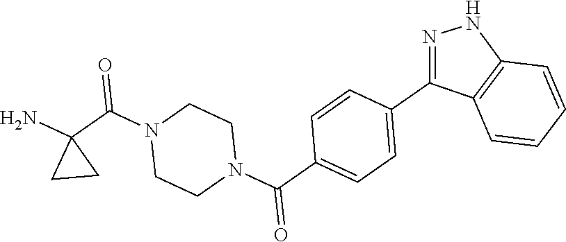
NC1(C(N2CCN(C(=O)C3=CC=C(C4=NNC5=C4C=CC=C5)C=C3)CC2)=O)CC1
